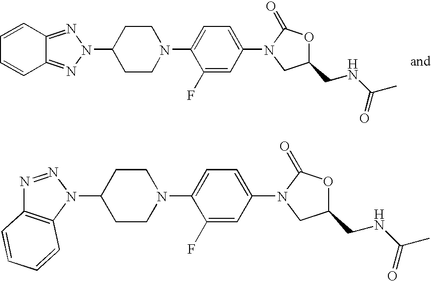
C1(N2N=C3C(=N2)C=CC=C3)CCN(C2=CC=C(N3C(=O)OC(CNC(C)=O)C3)C=C2F)CC1.C1(N2C3=C(N=N2)C=CC=C3)CCN(C2=CC=C(N3C(=O)OC(CNC(C)=O)C3)C=C2F)CC1
